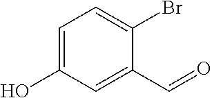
C1=C(O)C=C(C=O)C(Br)=C1
